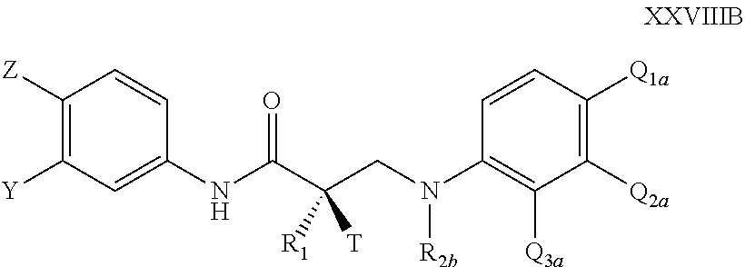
C1(NC(C(CN(C2=C([Q3a])C([Q2a])=C([Q1a])C=C2)[R2b])([R1])[T])=O)=CC([Y])=C([Z])C=C1
